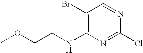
C1(Br)=C(NCCOC)N=C(Cl)N=C1
